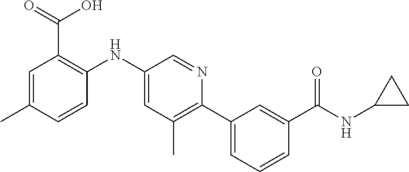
C1=C(C)C=CC(NC2=CC(C)=C(C3=CC=CC(C(NC4CC4)=O)=C3)N=C2)=C1C(=O)O
